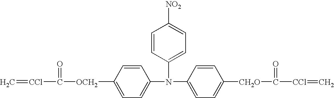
C1(N(C2=CC=C([OCH2]C(=O)[CCl]=C)C=C2)C2=CC=C([NO2])C=C2)=CC=C([CH2O]C(=O)[CCl]=C)C=C1
